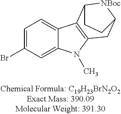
BrC1=CC=C2C(=C1)N(C)C1=C2C2[NBoc]C(C1)CC2
